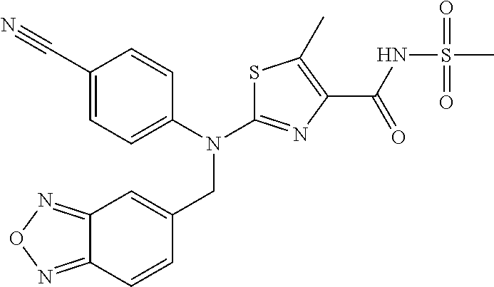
S1C(N(C2=CC=C(C#N)C=C2)CC2=CC3=NON=C3C=C2)=NC(C(NS(C)(=O)=O)=O)=C1C
